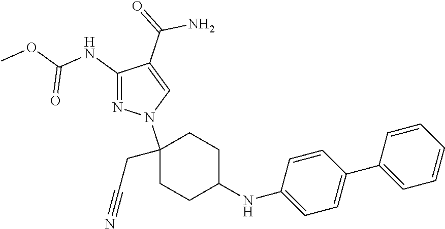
C1(NC(OC)=O)=NN(C2(CC#N)CCC(NC3=CC=C(C4=CC=CC=C4)C=C3)CC2)C=C1C(=O)N
